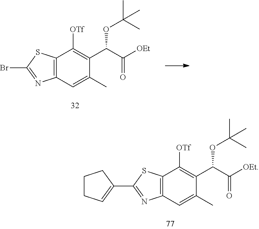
C12=C(SC(Br)=N1)C([OTf])=C(C(C([OEt])=O)OC(C)(C)C)C(C)=C2.C12=C(SC(C3=CCCC3)=N1)C([OTf])=C(C(C([OEt])=O)OC(C)(C)C)C(C)=C2
